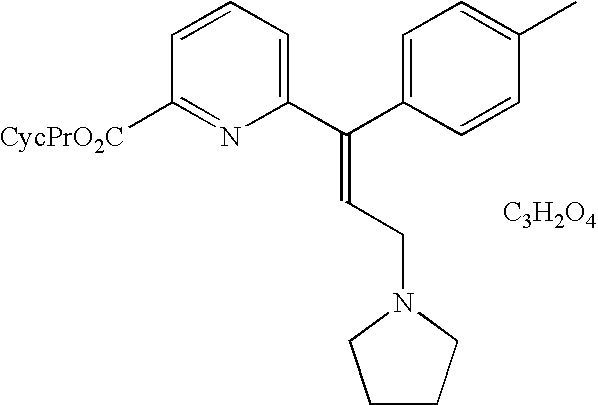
C1=CC=C(C(C2=CC=C(C)C=C2)=CCN2CCCC2)N=C1[CycPrO2C].[C3H2O4]
